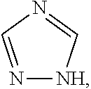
N1=CN=C[NH]1
